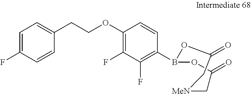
C1=C(F)C=CC(CCOC2=C(F)C(F)=C(B3OC(=O)C[MeN]CC(=O)O3)C=C2)=C1
